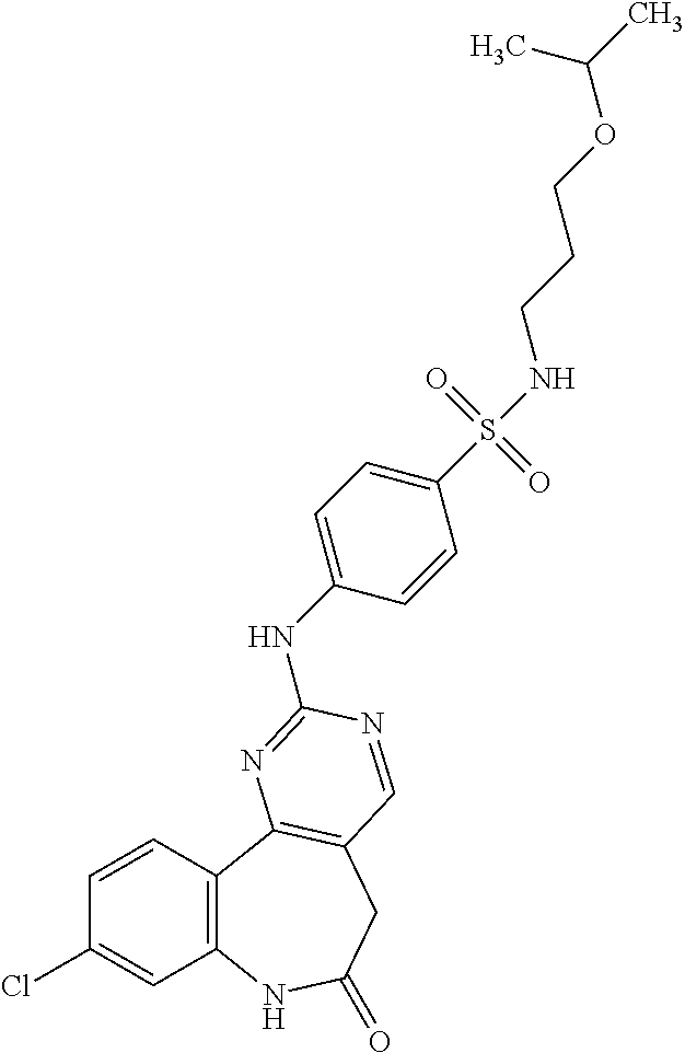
C1(Cl)=CC2=C(C=C1)C1=C(CC(=O)N2)C=NC(NC2=CC=C(S(NCCCOC(C)C)(=O)=O)C=C2)=N1
